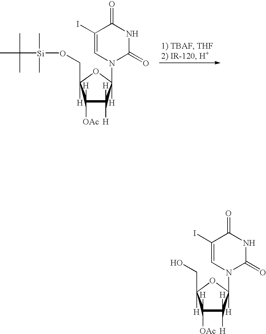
C1([OAc])([H])C([H])([H])C([H])(N2C(=O)NC(=O)C(I)=C2)OC1(CO[Si](C(C)(C)C)(C)C)[H].C1([OAc])([H])C([H])([H])C([H])(N2C(=O)NC(=O)C(I)=C2)OC1(CO)[H]
